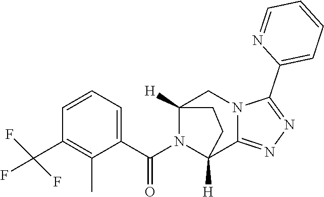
C1(C(F)(F)F)=C(C)C(C(N2C3([H])C4=NN=C(C5=CC=CC=N5)N4CC2([H])CC3)=O)=CC=C1
